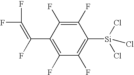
C1(C(=C(F)F)F)=C(F)C(F)=C([Si](Cl)(Cl)Cl)C(F)=C1F
